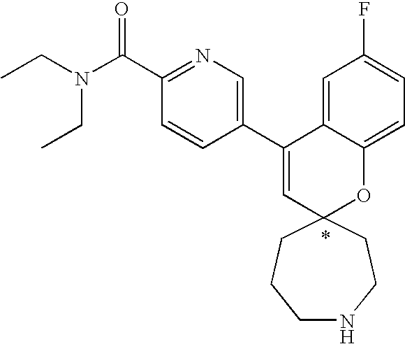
CCN(C(C1=NC=C(C2=CC3(OC4=CC=C(F)C=C24)CCNCCC3)C=C1)=O)CC
